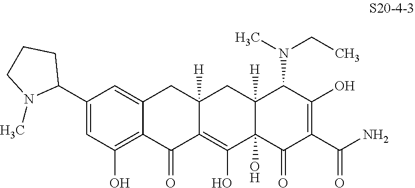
C12=CC(C3CCCN3C)=CC(O)=C1C(=O)C1=C(O)C3(O)C([H])(CC1([H])C2)C(N(CC)C)C(O)=C(C(N)=O)C3=O
